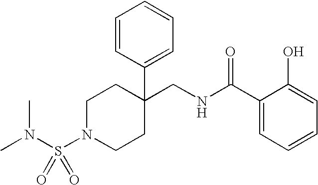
N(S(N1CCC(CNC(C2=CC=CC=C2O)=O)(C2=CC=CC=C2)CC1)(=O)=O)(C)C
